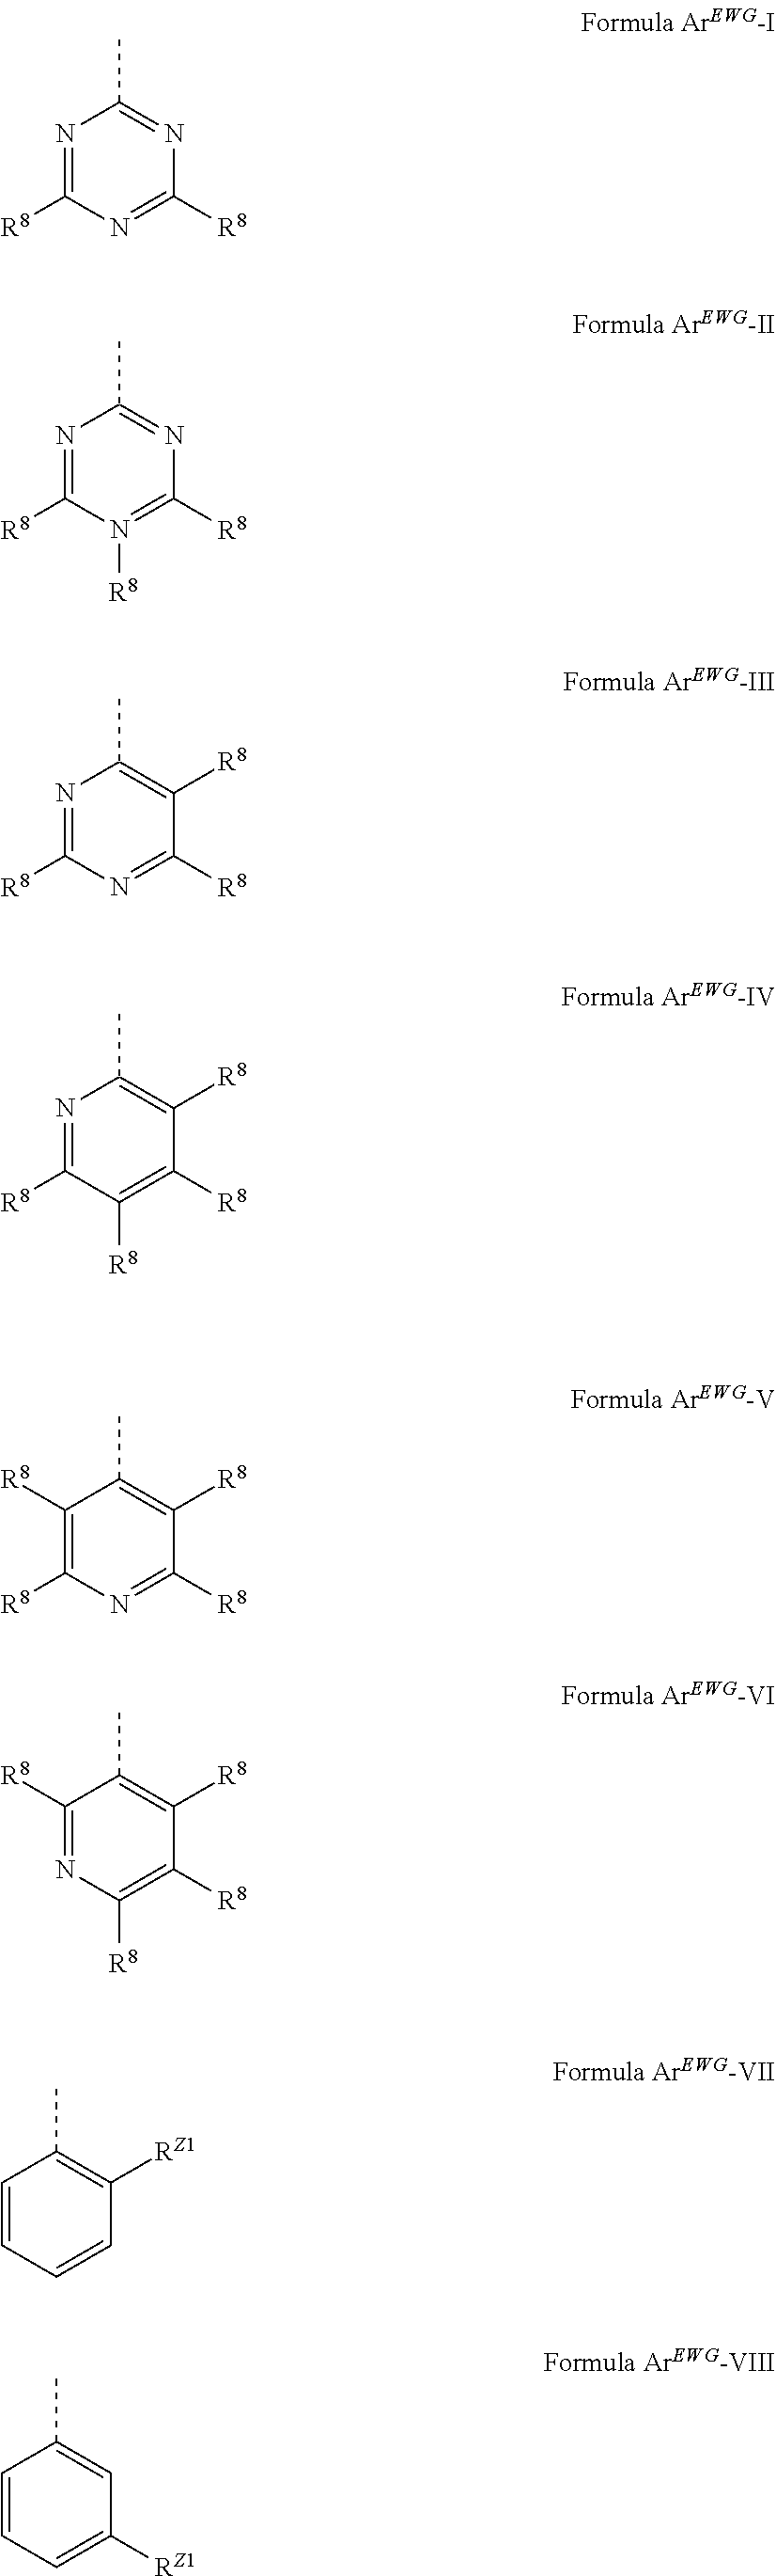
N1=C([R8])N=C([R8])N=C1C.N1=C([R8])N([R8])=C([R8])N=C1C.N1=C([R8])N=C([R8])C([R8])=C1C.N1=C([R8])C([R8])=C([R8])C([R8])=C1C.C1([R8])=C([R8])N=C([R8])C([R8])=C1C.C1([R8])=NC([R8])=C([R8])C([R8])=C1C.C1=CC=CC([RZ1])=C1C.C1=CC=C([RZ1])C=C1C
